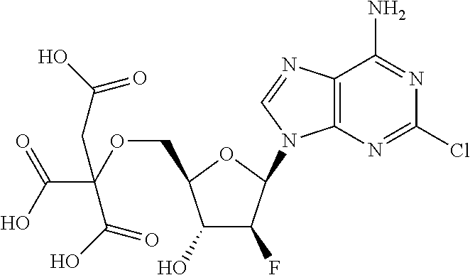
C1(O)C(F)C(N2C3=C(N=C2)C(N)=NC(Cl)=N3)OC1COC(C(=O)O)(CC(O)=O)C(=O)O
